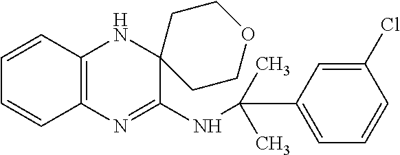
C1=CC2=C(C=C1)N=C(NC(C)(C)C1=CC=CC(Cl)=C1)C1(N2)CCOCC1
